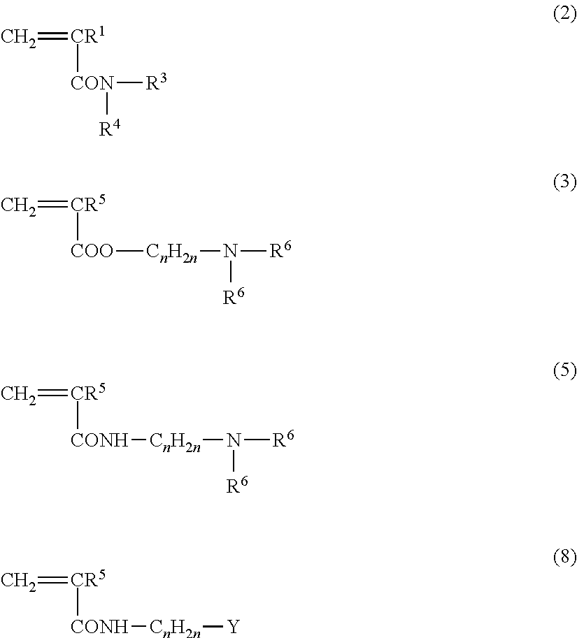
C=[CR1][CON]([R3])[R4].C=[CR5][COO][CnH2n]N([R6])[R6].C=[CR5][CONH][CnH2n]N([R6])[R6].C=[CR5][CONH][CnH2n][Y]
